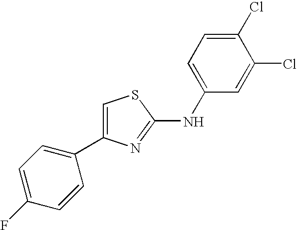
C1=C(NC2=NC(C3=CC=C(F)C=C3)=CS2)C=C(Cl)C(Cl)=C1
